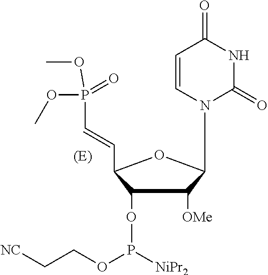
N1(C2C([OMe])C(OP(OCC[NC])[NiPr2])C(C=CP(OC)(=O)OC)O2)C(=O)NC(=O)C=C1
